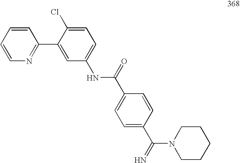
C1=CC=CN=C1C1=CC(NC(=O)C2=CC=C(C(=N)N3CCCCC3)C=C2)=CC=C1Cl
